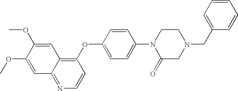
C1=C(OC)C(OC)=CC2=NC=CC(OC3=CC=C(N4C(=O)CN(CC5=CC=CC=C5)CC4)C=C3)=C12
